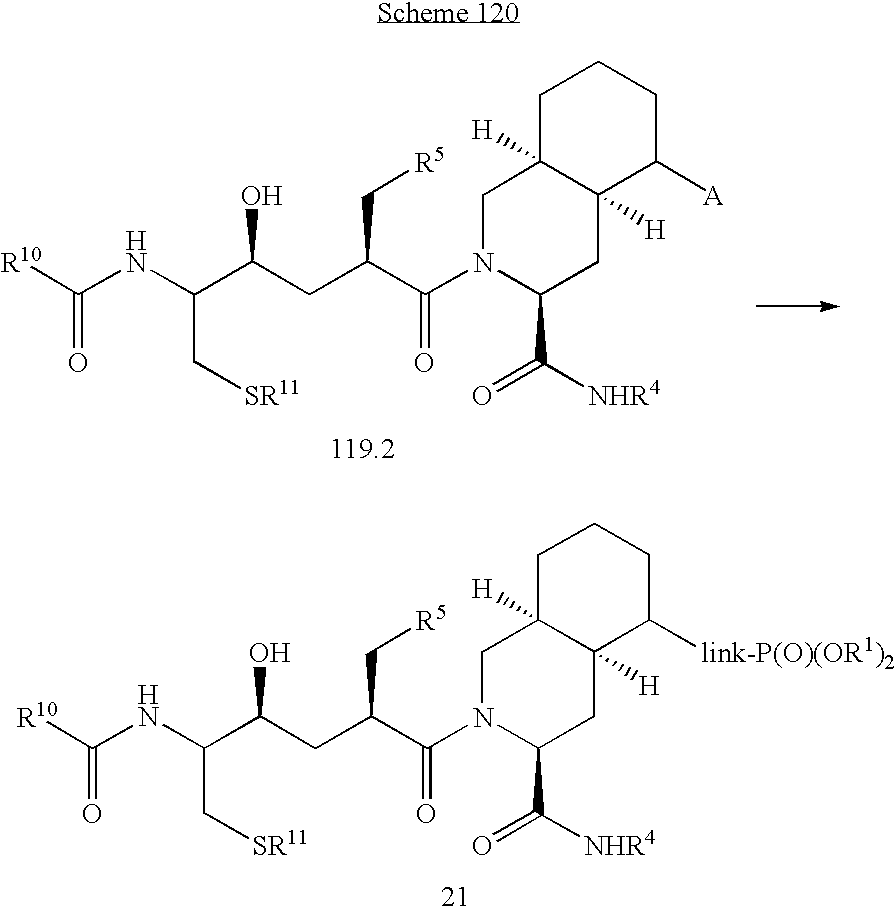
N(C(C[SR11])C(CC(C(N1C(C(=O)[NHR4])CC2([H])C([H])(C1)CCCC2[A])=O)C[R5])O)C([R10])=O.N(C(C[SR11])C(CC(C(N1C(C(=O)[NHR4])CC2([H])C([H])(C1)CCCC2[link-P(O)(OR1)2])=O)C[R5])O)C([R10])=O
